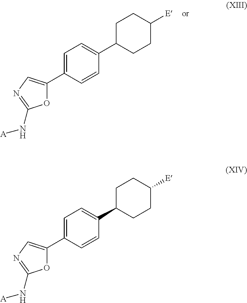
C1=C(C2=CN=C(N[A])O2)C=CC(C2CCC([E])CC2)=C1.C1=C(C2=CN=C(N[A])O2)C=CC(C2CCC([E])CC2)=C1
